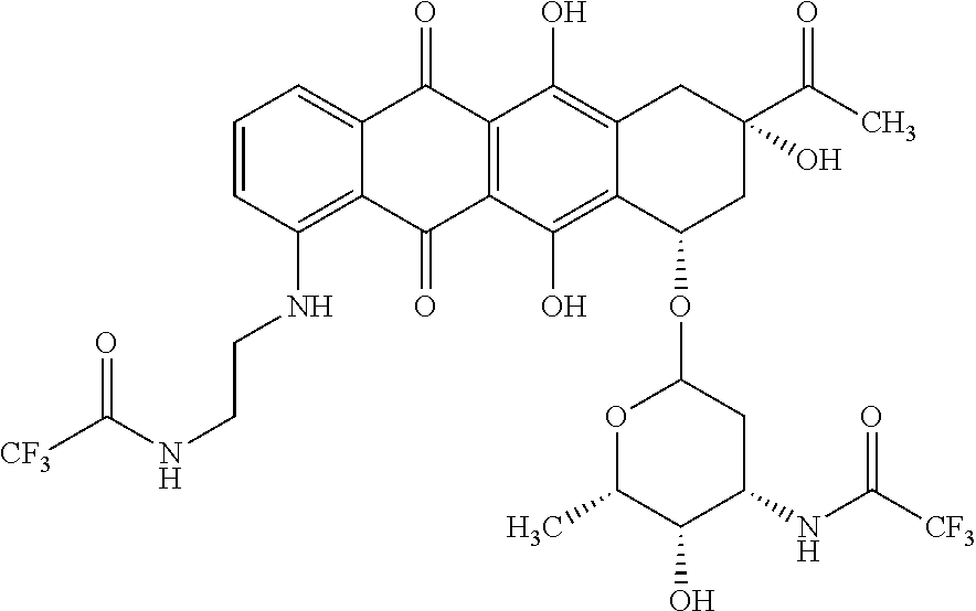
C1=CC(NCCNC(=O)[CF3])=C2C(=C1)C(=O)C1=C(C2=O)C(O)=C2C(=C1O)CC(O)(C(C)=O)CC2OC1OC(C)C(O)C(NC(=O)[CF3])C1
